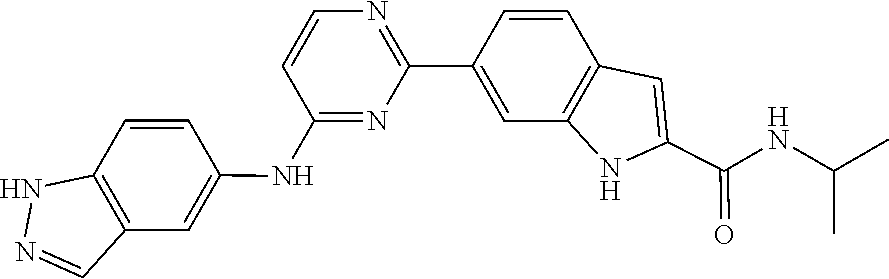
C1=CC(NC2=NC(C3=CC4=C(C=C3)C=C(C(NC(C)C)=O)N4)=NC=C2)=CC2=C1NN=C2
